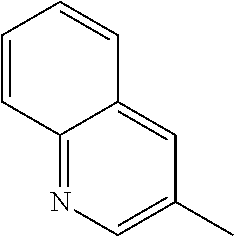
C12=NC=C(C)C=C1C=CC=C2
